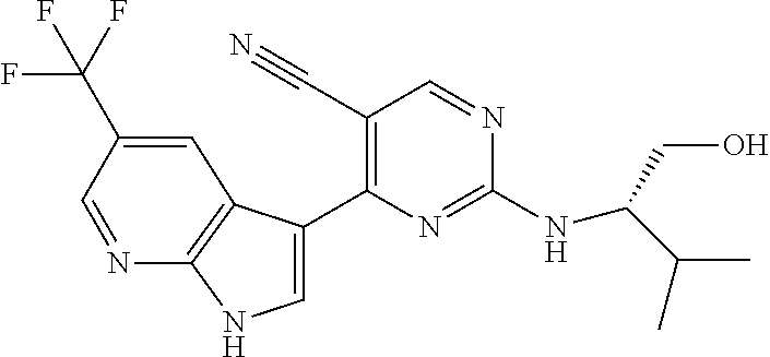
C(NC1=NC(C2=CNC3=C2C=C(C(F)(F)F)C=N3)=C(C#N)C=N1)(C(C)C)CO
